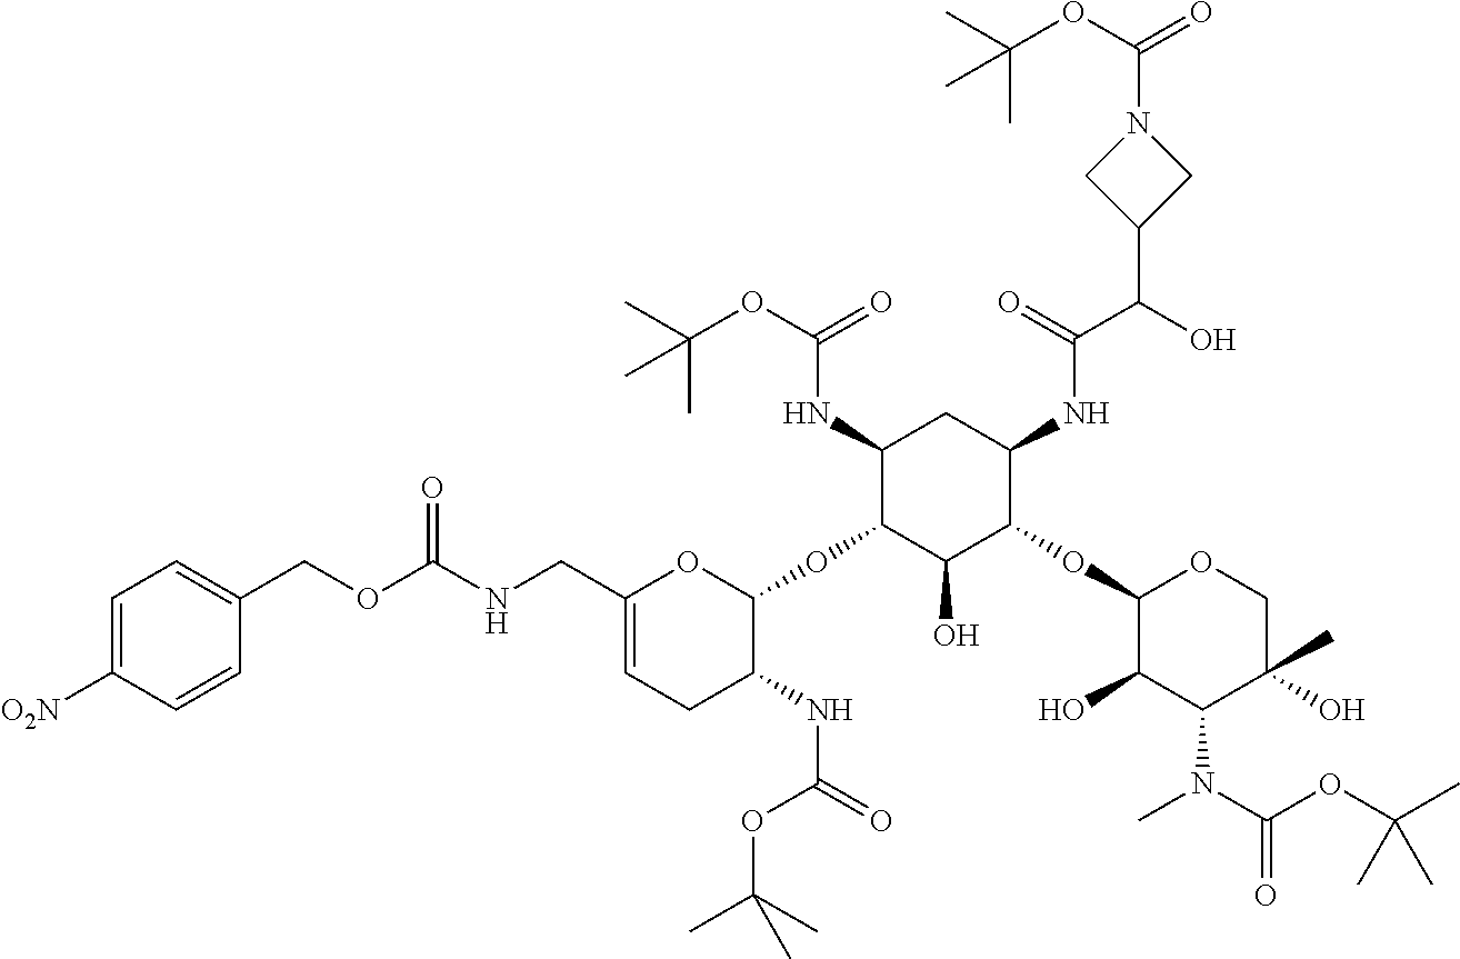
C(NCC1=CCC(NC(=O)OC(C)(C)C)C(OC2C(O)C(OC3C(O)C(N(C)C(OC(C)(C)C)=O)C(O)(C)CO3)C(NC(C(O)C3CN(C(OC(C)(C)C)=O)C3)=O)CC2NC(OC(C)(C)C)=O)O1)(OCC1=CC=C([O2N])C=C1)=O
